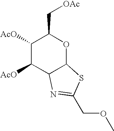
C1([AcO])C([AcO])C2C(OC1C[OAc])SC(COC)=N2
